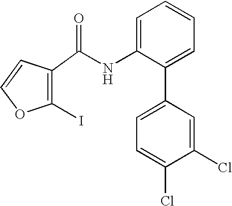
C1(I)=C(C(NC2=CC=CC=C2C2=CC=C(Cl)C(Cl)=C2)=O)C=CO1
